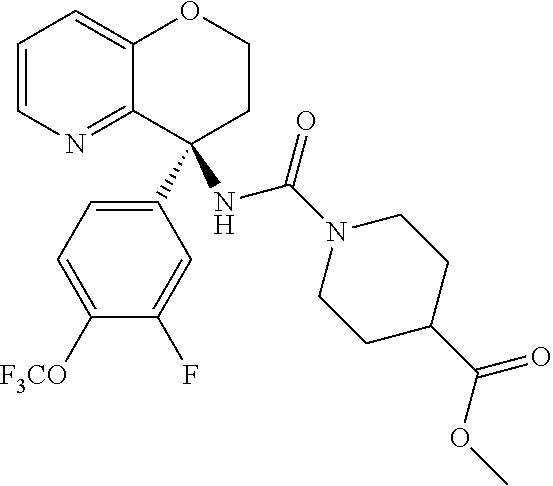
C1=CN=C2C(=C1)OCCC2(C1=CC=C([F3CO])C(F)=C1)NC(=O)N1CCC(C(OC)=O)CC1
